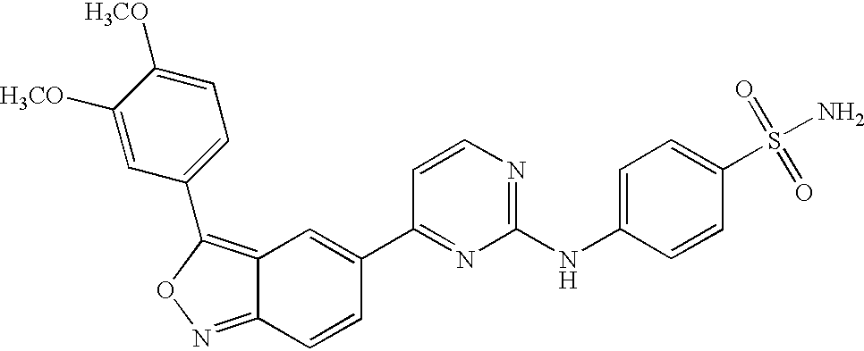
C1=C(NC2=NC=CC(C3=CC4=C(C5=CC=C([H3CO])C([H3CO])=C5)ON=C4C=C3)=N2)C=CC(S(N)(=O)=O)=C1
